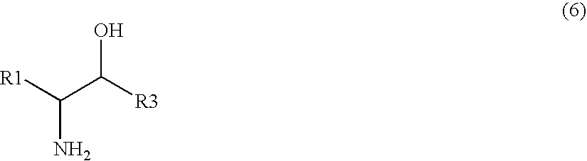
[R1]C(C([R3])O)N
